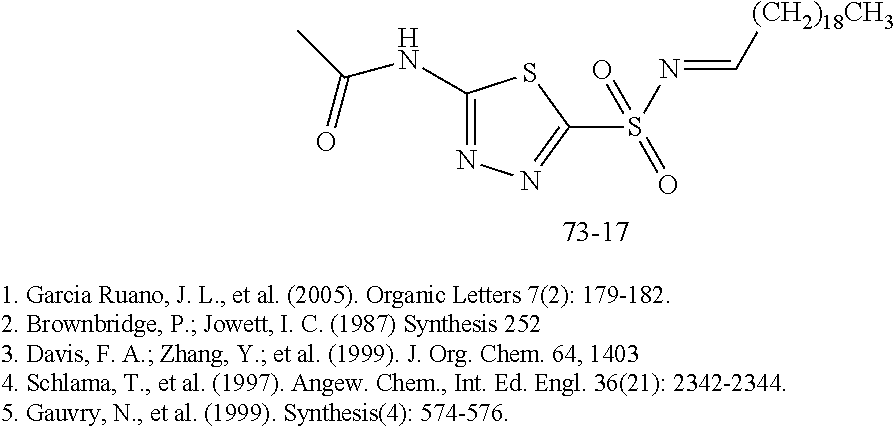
N1=C(NC(=O)C)SC(S(N=C[(CH2)18CH3])(=O)=O)=N1
